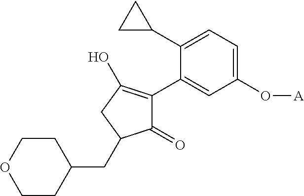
C1(=O)C(C2=CC(O[A])=CC=C2C2CC2)=C(O)CC1CC1CCOCC1
